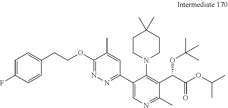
C1(C)=CC(C2=CN=C(C)C(C(C(OC(C)C)=O)OC(C)(C)C)=C2N2CCC(C)(C)CC2)=NN=C1OCCC1=CC=C(F)C=C1
